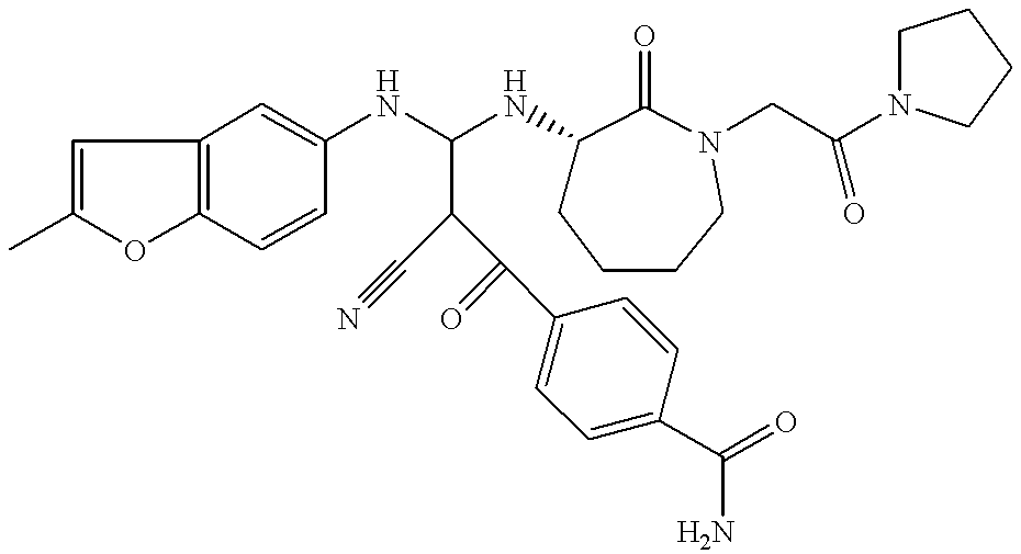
C1=C(C)OC2=C1C=C(NC(NC1CCCCN(CC(N3CCCC3)=O)C1=O)C(C(=O)C1=CC=C(C(N)=O)C=C1)C#N)C=C2
